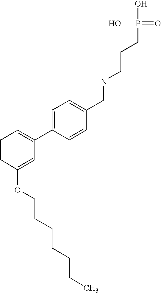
C1=CC(CNCCCP(O)(O)=O)=CC=C1C1=CC=CC(OCCCCCCC)=C1
